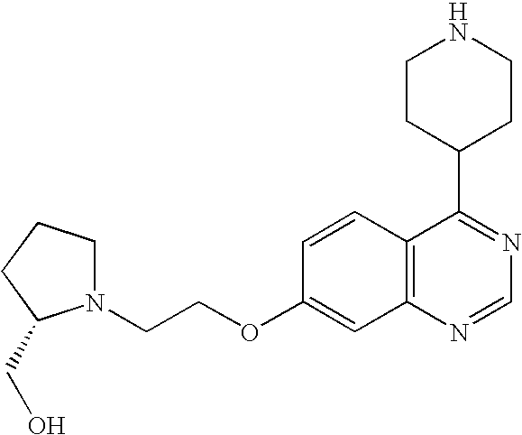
C1=CC2=C(C=C1OCCN1CCCC1CO)N=CN=C2C1CCNCC1
